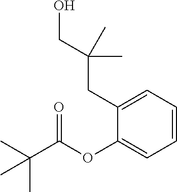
C1(OC(C(C)(C)C)=O)=CC=CC=C1CC(CO)(C)C
